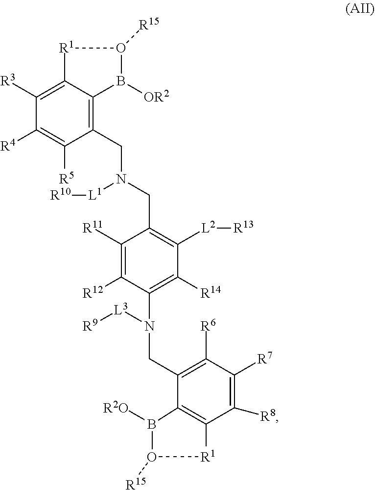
C1(CN(CC2=C3C(=C([R3])C([R4])=C2[R5])[R1]O([R15])B3[OR2])[L1][R10])=C([L2][R13])C([R14])=C(N(CC2=C([R6])C([R7])=C([R8])C3=C2B([R2O])O([R15])[R1]3)[L3][R9])C([R12])=C1[R11]
